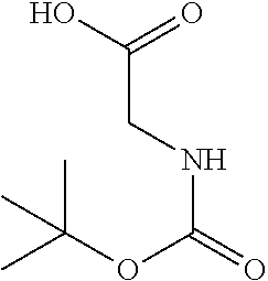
CC(OC(=O)NCC(O)=O)(C)C
